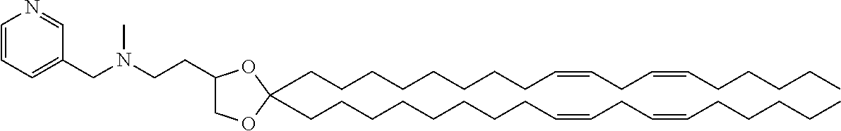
C(CCCCCCC=CCC=CCCCCC)CC1(CCCCCCCCC=CCC=CCCCCC)OC(CCN(CC2=CC=CN=C2)C)CO1
